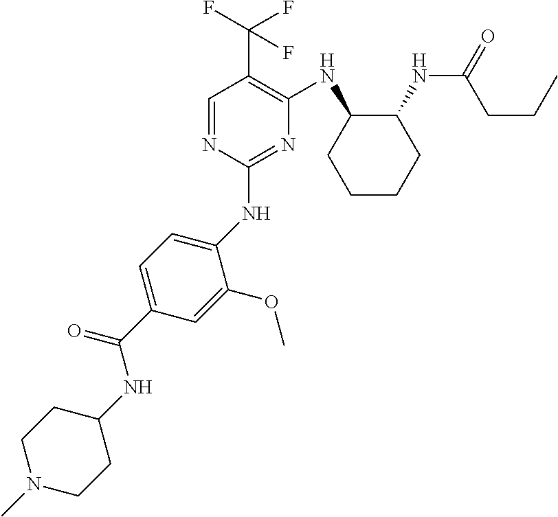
C1(NC2=CC=C(C(NC3CCN(C)CC3)=O)C=C2OC)=NC(NC2CCCCC2NC(=O)CCC)=C(C(F)(F)F)C=N1
